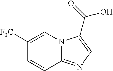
C1([CF3])=CN2C(=NC=C2C(=O)O)C=C1
